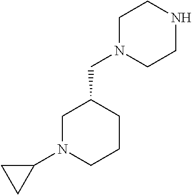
C1N(C2CC2)CCCC1CN1CCNCC1
